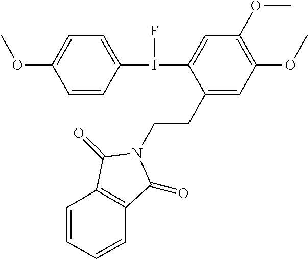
C1=CC(I(C2=CC(OC)=C(OC)C=C2CCN2C(=O)C3=C(C=CC=C3)C2=O)F)=CC=C1OC
